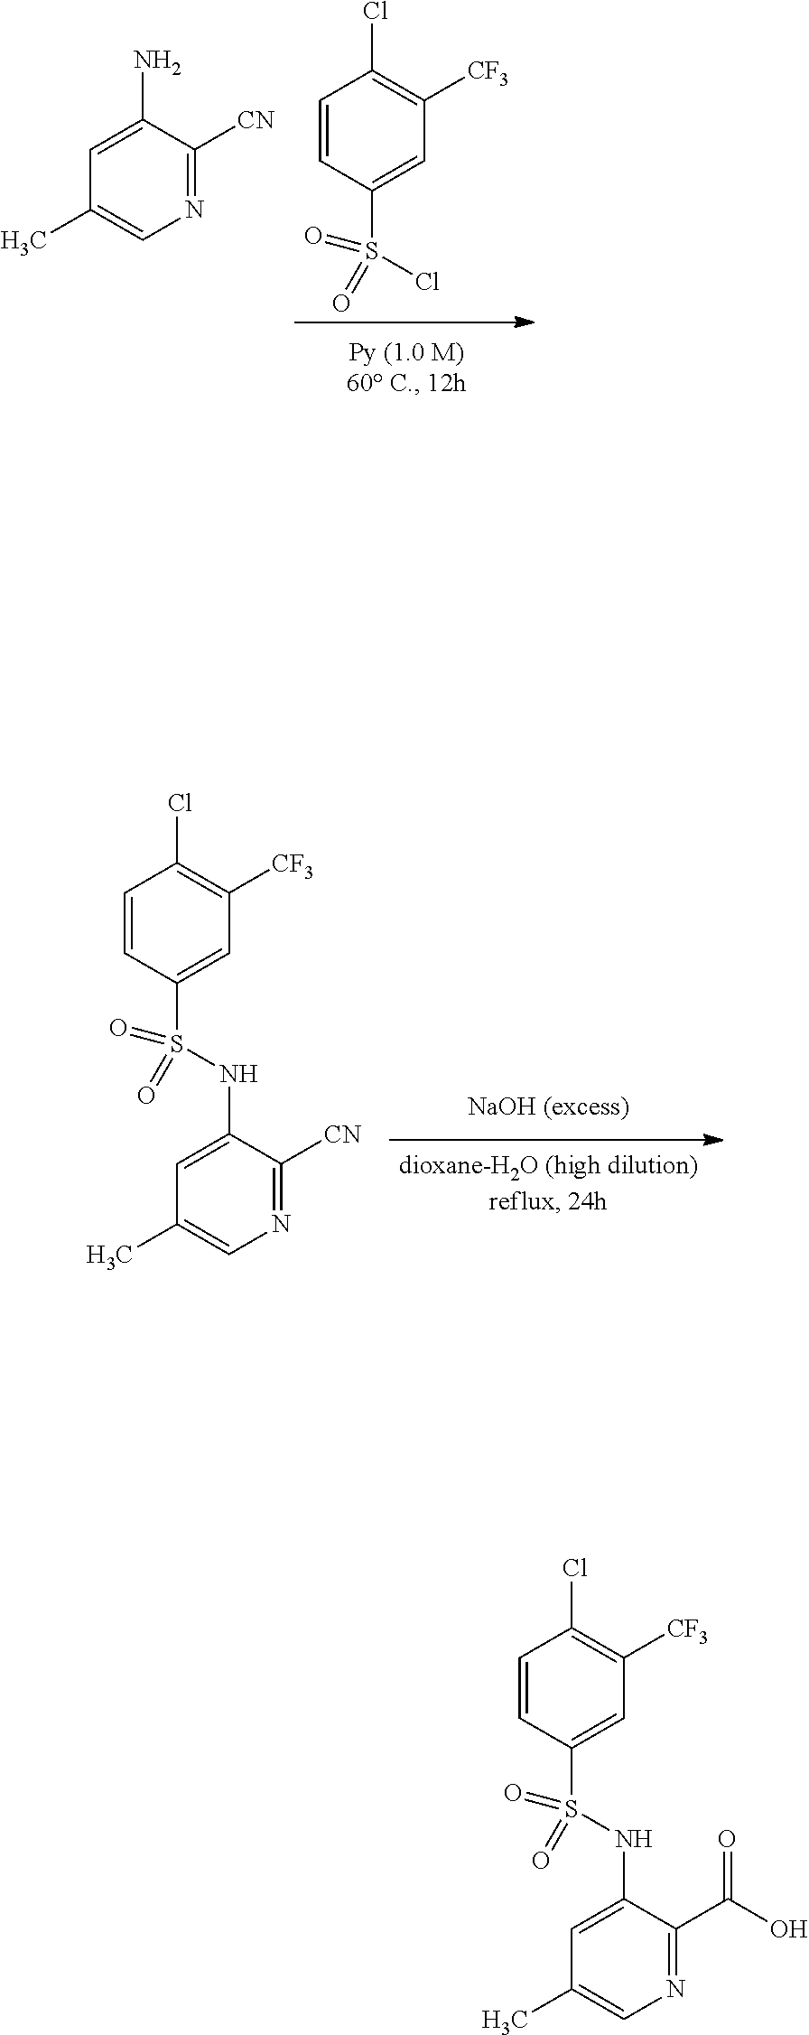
C1=C(N)C([CN])=NC=C1C.C1=CC(S(=O)(Cl)=O)=CC([CF3])=C1Cl.C1=CC(S(=O)(NC2=CC(C)=CN=C2[CN])=O)=CC([CF3])=C1Cl.C1=CC(S(=O)(NC2=CC(C)=CN=C2C(O)=O)=O)=CC([CF3])=C1Cl
